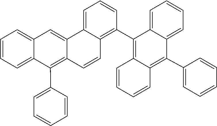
C12=C(C3=CC=CC=C3)C3=CC=CC=C3C(C3=C4C(=CC=C3)C3=CC5=CC=CC=C5C(C5=CC=CC=C5)=C3C=C4)=C1C=CC=C2
